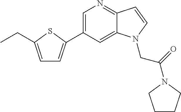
C1=C(CC)SC(C2=CN=C3C(=C2)N(CC(=O)N2CCCC2)C=C3)=C1
